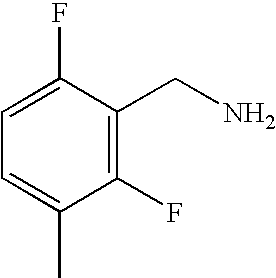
C1(F)=C(CN)C(F)=CC=C1C
